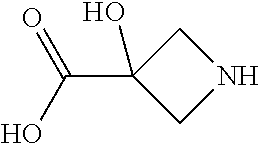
C1C(C(O)=O)(O)CN1
